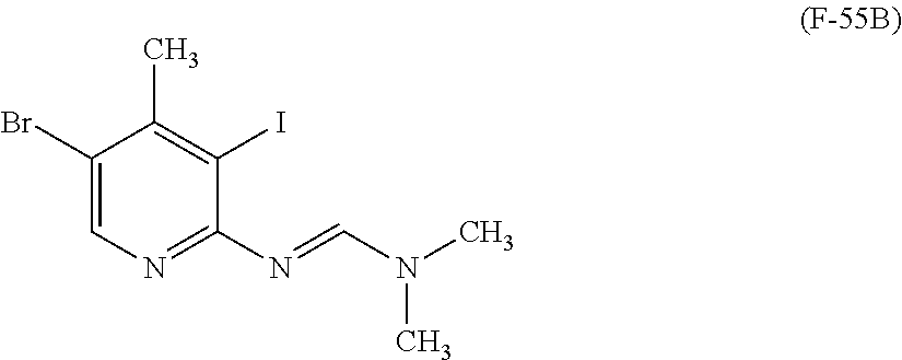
C1(Br)=CN=C(N=CN(C)C)C(I)=C1C
